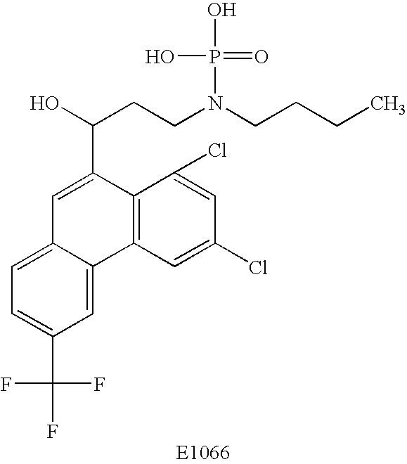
C1=C2C(=CC(C(F)(F)F)=C1)C1=C(C(C(O)CCN(CCCC)P(O)(O)=O)=C2)C(Cl)=CC(Cl)=C1
